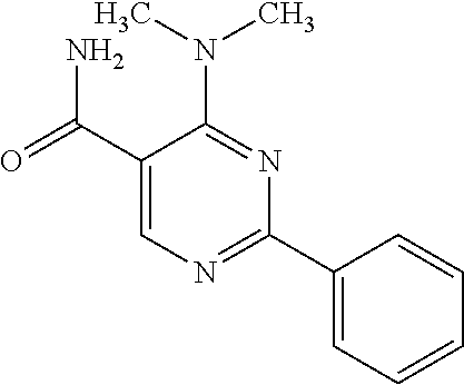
C1(C(=O)N)=CN=C(C2=CC=CC=C2)N=C1N(C)C
